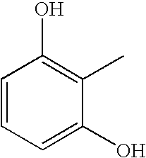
C1=CC=C(O)C(C)=C1O
